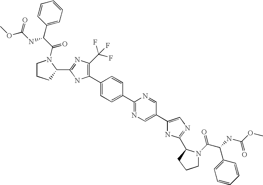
C1(C2=C(C(F)(F)F)N=C(C3N(C(C(C4=CC=CC=C4)NC(OC)=O)=O)CCC3)N2)=CC=C(C2=NC=C(C3=CN=C(C4N(C(C(NC(OC)=O)C5=CC=CC=C5)=O)CCC4)N3)C=N2)C=C1
